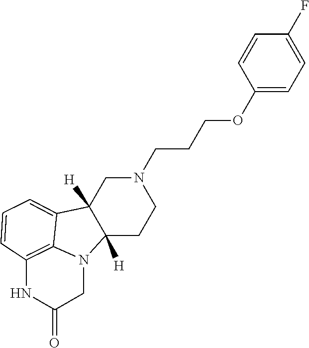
C1C2([H])C([H])(CCN1CCCOC1=CC=C(F)C=C1)N1C3=C(NC(=O)C1)C=CC=C23
